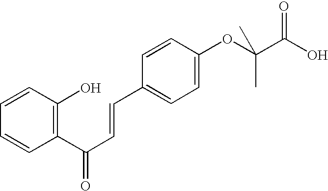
C1=CC(O)=C(C(C=CC2=CC=C(OC(C(O)=O)(C)C)C=C2)=O)C=C1
